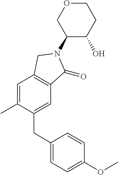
C1=C(C)C(CC2=CC=C(OC)C=C2)=CC2=C1CN(C1C(O)CCOC1)C2=O
